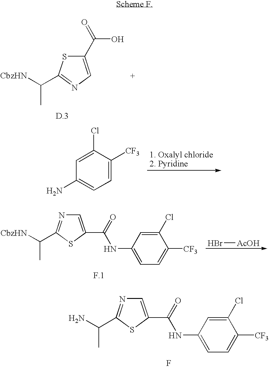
C1(C(=O)O)=CN=C(C(C)[CbzHN])S1.C1=C([CF3])C(Cl)=CC(N)=C1.Br[AcOH].C1(Cl)=CC(NC(=O)C2=CN=C(C([CbzHN])C)S2)=CC=C1[CF3].C1(Cl)=CC(NC(=O)C2=CN=C(C(N)C)S2)=CC=C1[CF3].F
